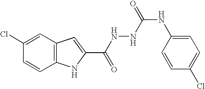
C12=C(C=C(Cl)C=C1)C=C(C(NNC(NC1=CC=C(Cl)C=C1)=O)=O)N2
